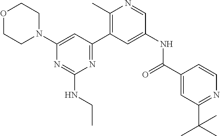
O1CCN(C2=CC(C3=C(C)N=CC(NC(C4=CC(C(C)(C)C)=NC=C4)=O)=C3)=NC(NCC)=N2)CC1
